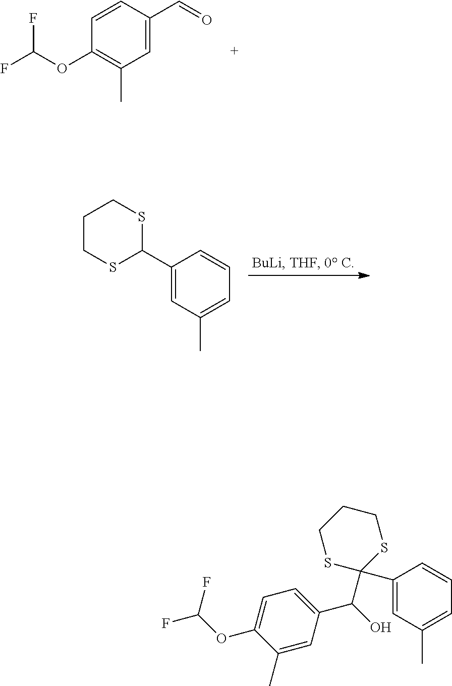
C1=C(C=O)C=CC(OC(F)F)=C1C.C1(C2SCCCS2)=CC(C)=CC=C1.C1(C)=CC(C(O)C2(C3=CC(C)=CC=C3)SCCCS2)=CC=C1OC(F)F
